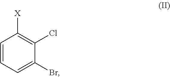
C1=CC=C(Br)C(Cl)=C1[X]
